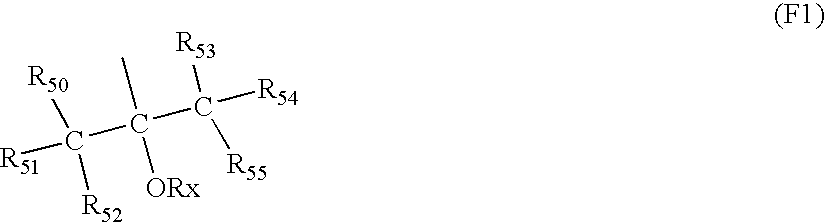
[R51]C(C(C([R54])([R53])[R55])(C)[ORx])([R50])[R52]
